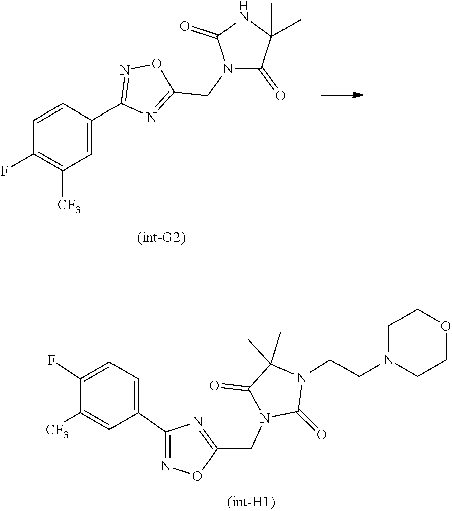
C1=CC(C2=NOC(CN3C(=O)C(C)(C)NC3=O)=N2)=CC([CF3])=C1F.C1(CN2C(=O)N(CCN3CCOCC3)C(C)(C)C2=O)=NC(C2=CC=C(F)C([CF3])=C2)=NO1
